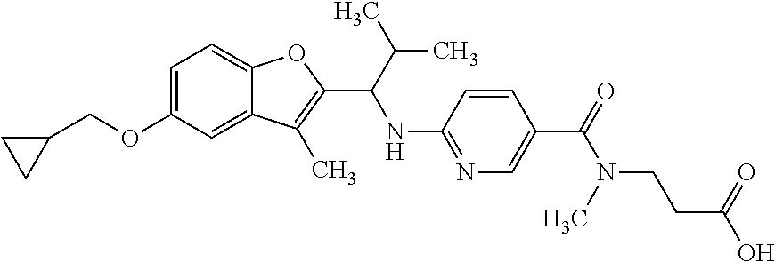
O(C1=CC=C2C(=C1)C(C)=C(C(NC1=NC=C(C(N(CCC(=O)O)C)=O)C=C1)C(C)C)O2)CC1CC1
